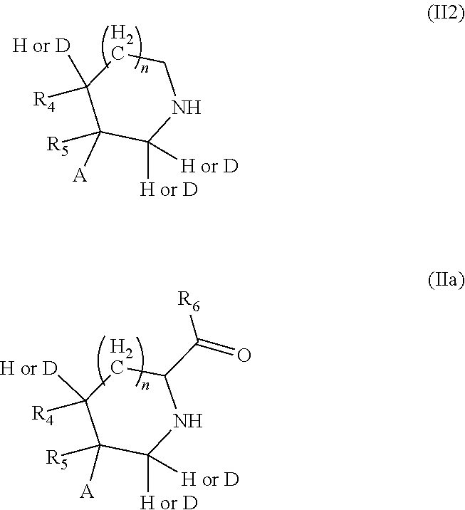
C1([A])([R5])C([H or D])([H or D])NCCC1([R4])[H or D].C1([A])([R5])C([H or D])([H or D])NC(C([R6])=O)CC1([R4])[H or D]
